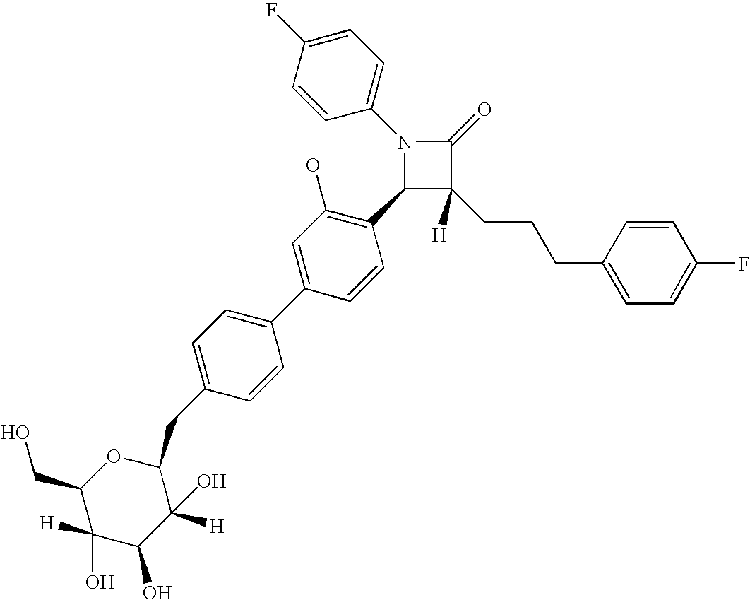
N1(C2=CC=C(F)C=C2)C(C2=C(O)C=C(C3=CC=C(CC4OC(CO)C(O)([H])C(O)C4([H])O)C=C3)C=C2)C(CCCC2=CC=C(F)C=C2)([H])C1=O
